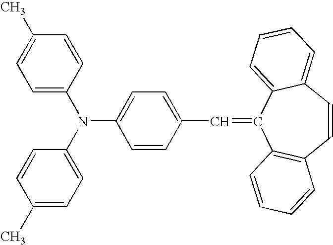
C1=C(N(C2=CC=C(C)C=C2)C2=CC=C(C=C3C4=C(C=CC5=CC=CC=C35)C=CC=C4)C=C2)C=CC(C)=C1
